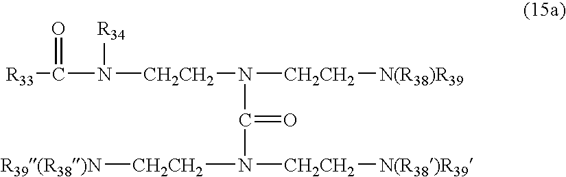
[R33]C(=O)N([R34])[CH2CH2]N(C(=O)N([CH2CH2][R39(R38)N])[CH2CH2][N(R38)R39])[CH2CH2][N(R38)R39]
